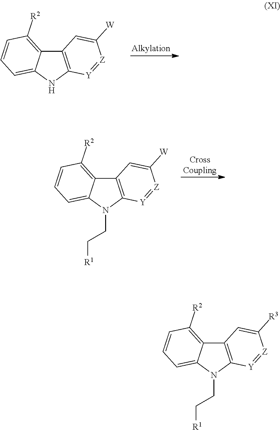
C12=C(N(CC[R1])C3=CC=CC([R2])=C13)[Y]=[Z]C([R3])=C2.C12=C(NC3=CC=CC([R2])=C13)[Y]=[Z]C([W])=C2.C12=C(N(CC[R1])C3=CC=CC([R2])=C13)[Y]=[Z]C([W])=C2
